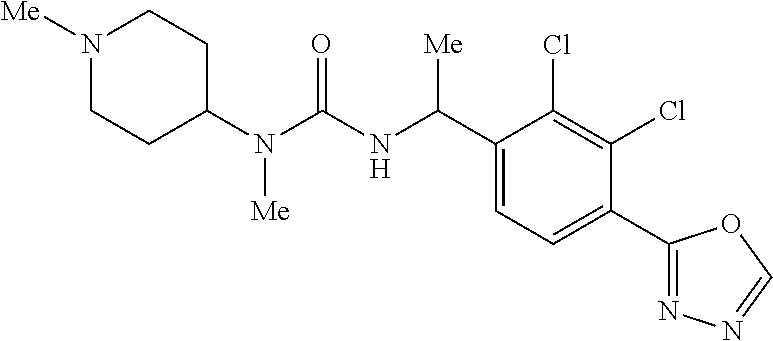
C1(N(C(NC(C2=CC=C(C3=NN=CO3)C(Cl)=C2Cl)[Me])=O)[Me])CCN([Me])CC1
